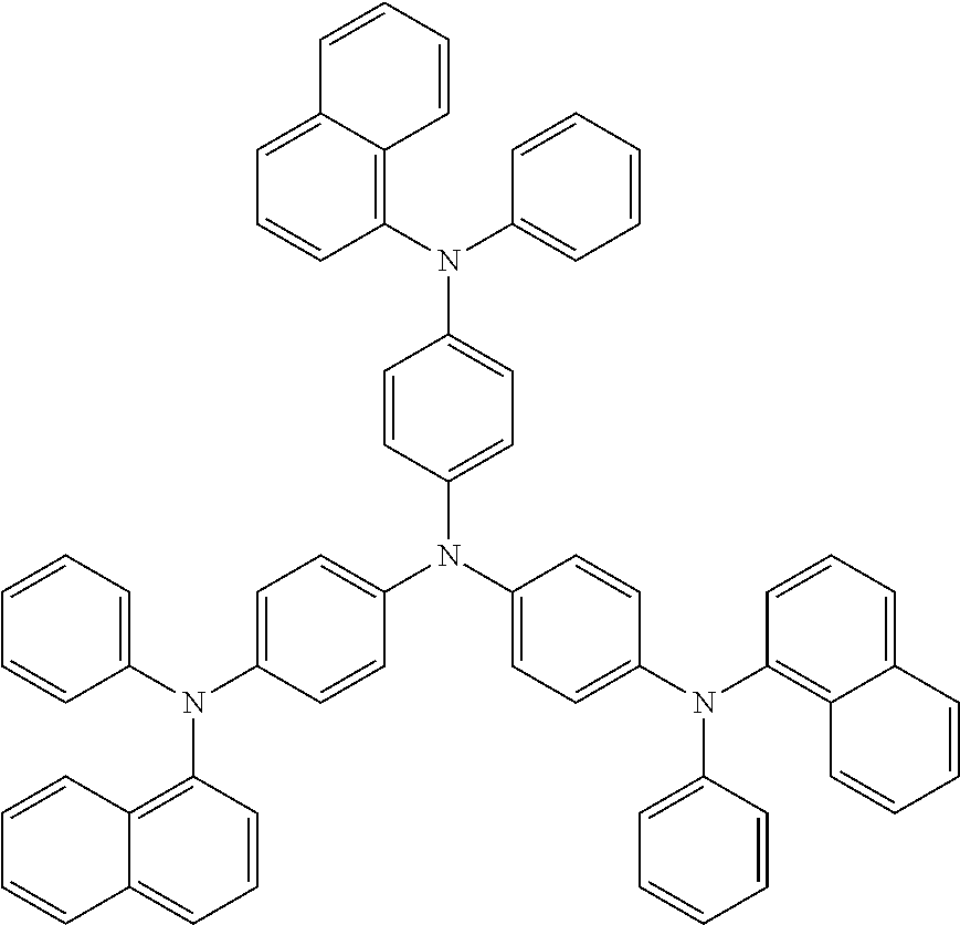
C1=C2C(=C(N(C3=CC=CC=C3)C3=CC=C(N(C4=CC=C(N(C5=C6C(=CC=C5)C=CC=C6)C5=CC=CC=C5)C=C4)C4=CC=C(N(C5=CC=CC=C5)C5=C6C(=CC=C5)C=CC=C6)C=C4)C=C3)C=C1)C=CC=C2
